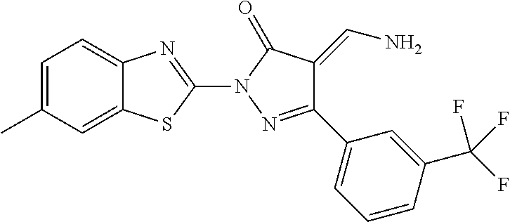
C1=C(C)C=C2C(=C1)N=C(N1N=C(C3=CC=CC(C(F)(F)F)=C3)C(=CN)C1=O)S2
